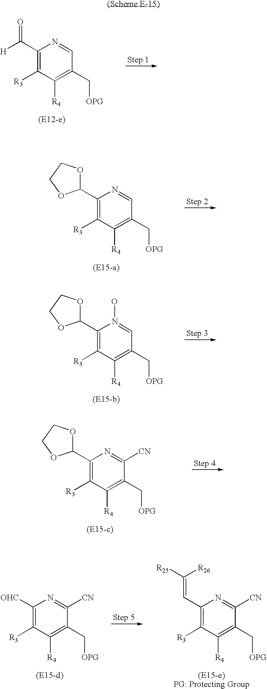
C1(C([H])=O)=C([R3])C([R4])=C(C[OPG])C=N1.C1(C2OCCO2)=C([R3])C([R4])=C(C[OPG])C=N1.C1(C2OCCO2)=C([R3])C([R4])=C(C[OPG])C=N1O.C1(C2OCCO2)=C([R3])C([R4])=C(C[OPG])C([CN])=N1.C1([OHC])=C([R3])C([R4])=C(C[OPG])C([CN])=N1.C1(C=C([R25])[R26])=C([R3])C([R4])=C(C[OPG])C([CN])=N1
